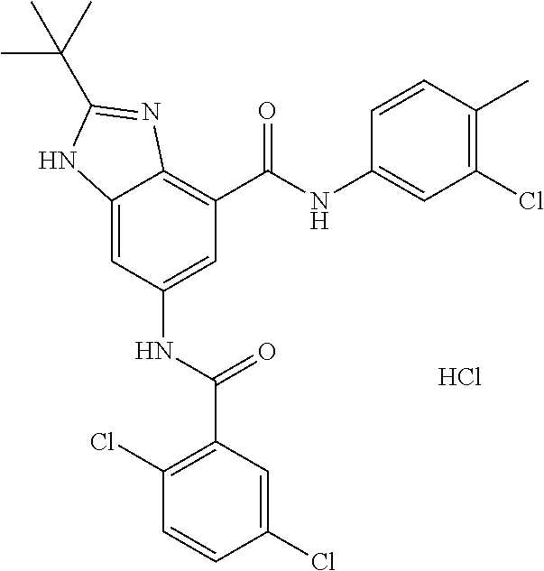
C12=CC(NC(C3=C(Cl)C=CC(Cl)=C3)=O)=CC(C(=O)NC3=CC(Cl)=C(C)C=C3)=C1N=C(C(C)(C)C)N2.Cl
